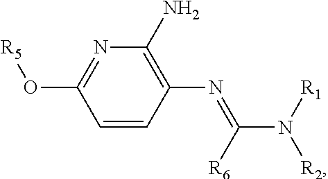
C1=CC(N=C(N([R1])[R2])[R6])=C(N)N=C1O[R5]
